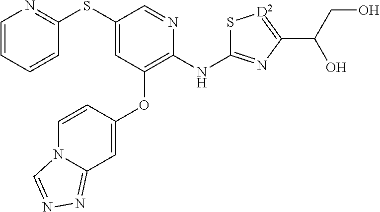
C1(SC2=CC(OC3=CC4=NN=CN4C=C3)=C(NC3=NC(C(CO)O)=[D2]S3)N=C2)=NC=CC=C1
